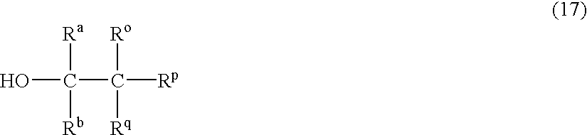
OC([Ra])(C([Ro])([Rq])[Rp])[Rb]
